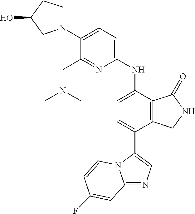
N1(C2=CC=C(NC3=CC=C(C4=CN=C5N4C=CC(F)=C5)C4=C3C(=O)NC4)N=C2CN(C)C)CCC(O)C1
